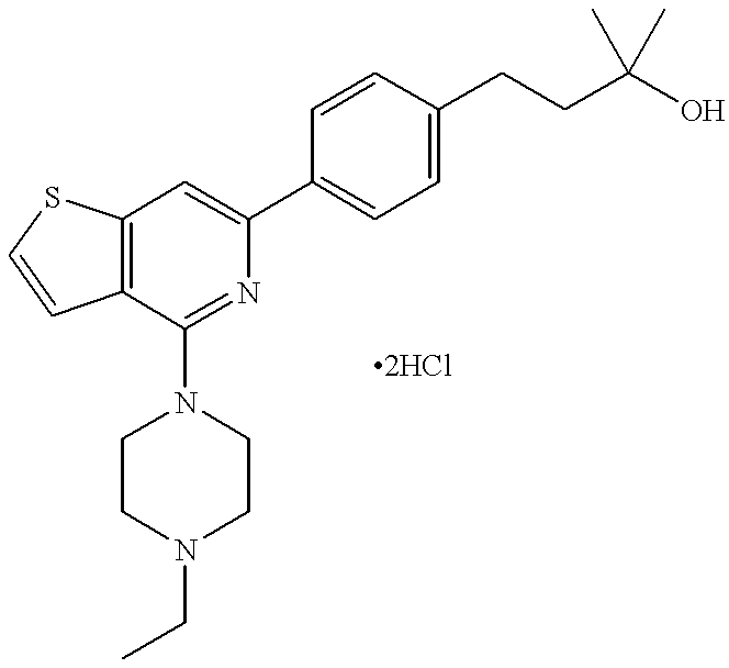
C12=C(C(N3CCN(CC)CC3)=NC(C3=CC=C(CCC(O)(C)C)C=C3)=C1)C=CS2
